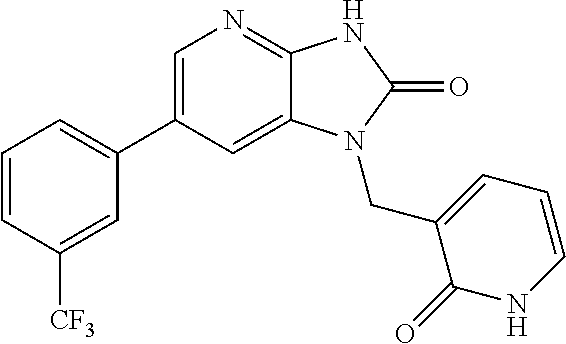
C1=CC([CF3])=CC(C2=CN=C3C(=C2)N(CC2=CC=CNC2=O)C(=O)N3)=C1
